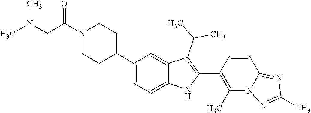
N1(C(CN(C)C)=O)CCC(C2=CC=C3C(=C2)C(C(C)C)=C(C2=C(C)N4C(=NC(C)=N4)C=C2)N3)CC1
